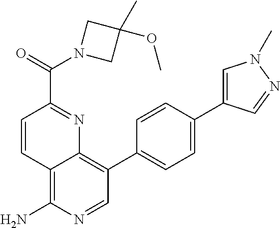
C12=C(N)N=CC(C3=CC=C(C4=CN(C)N=C4)C=C3)=C1N=C(C(=O)N1CC(C)(OC)C1)C=C2
